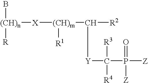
[(CH)n](B)([R])[X][(CH)m](C([R2])[Y]C(P([Z])([Z])=O)([R3])[R4])[R1]
